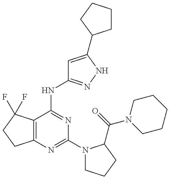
C12=C(C(NC3=NNC(C4CCCC4)=C3)=NC(N3CCCC3C(=O)N3CCCCC3)=N1)C(F)(F)CC2
